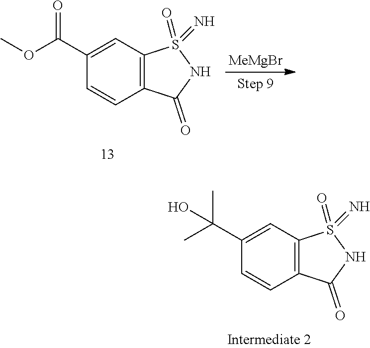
CC(C1=CC2=C(C=C1)C(=O)NS2(=O)=N)(C)O.O(C)C(C1=CC2=C(C=C1)C(=O)NS2(=O)=N)=O.[MeMgBr]
